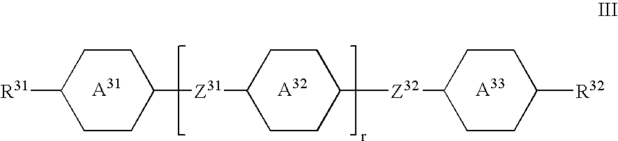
[R31]C1CCC([Z31]C2CCC([Z32]C3CCC([R32])CC3)CC2)CC1
